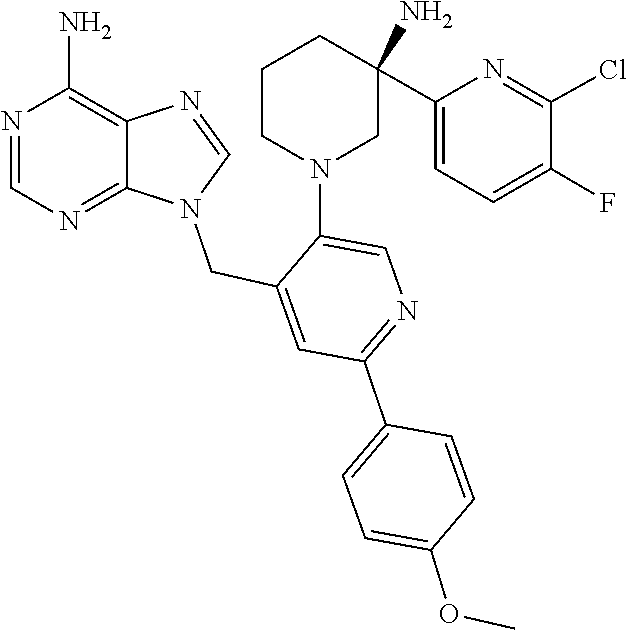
C1=NC(N)=C2C(=N1)N(CC1=CC(C3=CC=C(OC)C=C3)=NC=C1N1CC(C3=CC=C(F)C(Cl)=N3)(N)CCC1)C=N2
